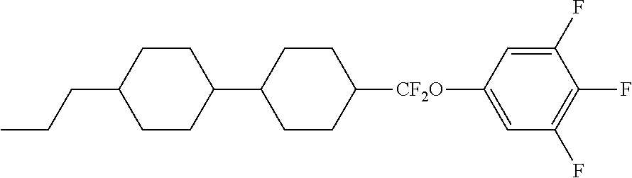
C(C1CCC(C2CCC([CF2O]C3=CC(F)=C(F)C(F)=C3)CC2)CC1)CC
